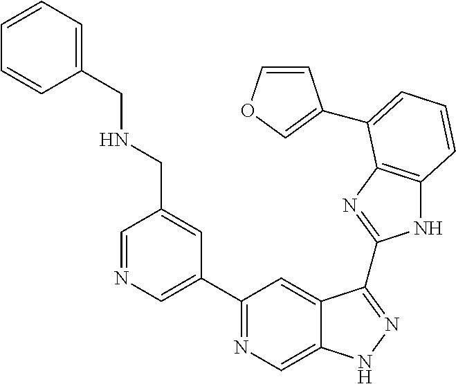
C1=NC=C(C2=NC=C3C(=C2)C(C2=NC4=C(N2)C=CC=C4C2=COC=C2)=NN3)C=C1CNCC1=CC=CC=C1
